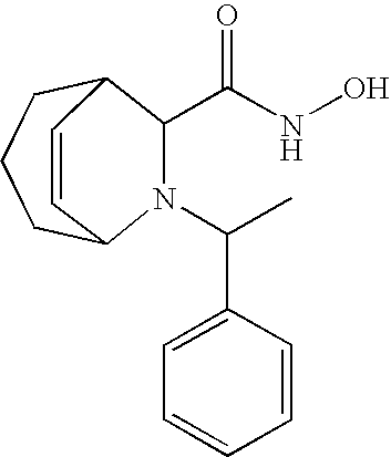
C1=C(C(C)N2C(C(=O)NO)C3CCCC2C=C3)C=CC=C1
